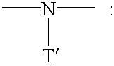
N([T])(C)C
